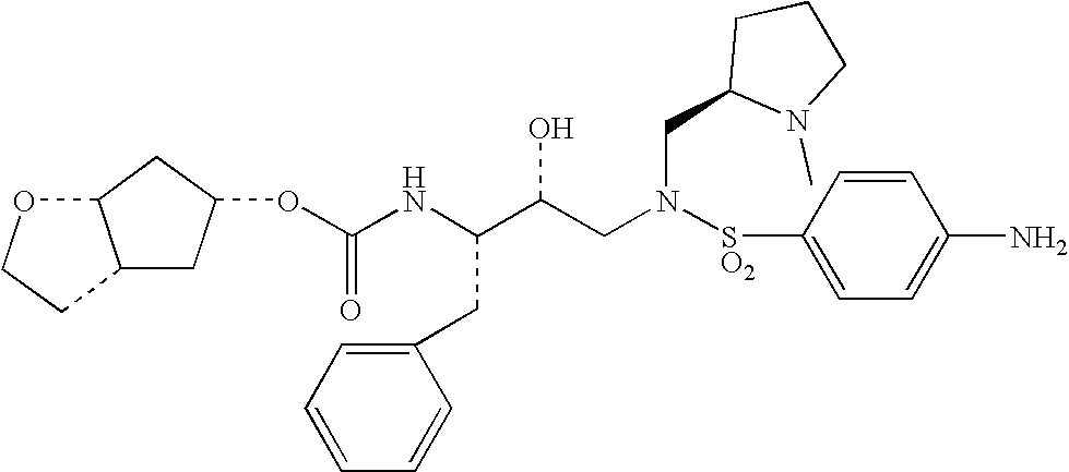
O(C(NC(C(CN([SO2]C1=CC=C(N)C=C1)CC1CCCN1C)O)CC1=CC=CC=C1)=O)C1CC2C(C1)OCC2
